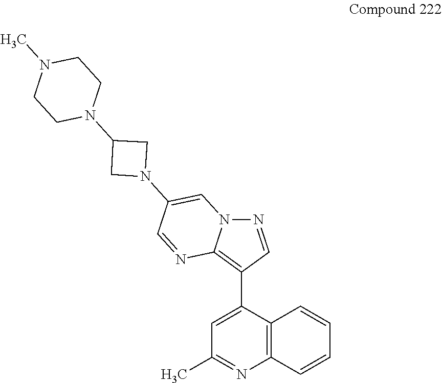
C1=C(C2=C3N(N=C2)C=C(N2CC(N4CCN(C)CC4)C2)C=N3)C2=C(N=C1C)C=CC=C2
